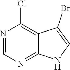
N1=CN=C2C(=C1Cl)C(Br)=CN2
